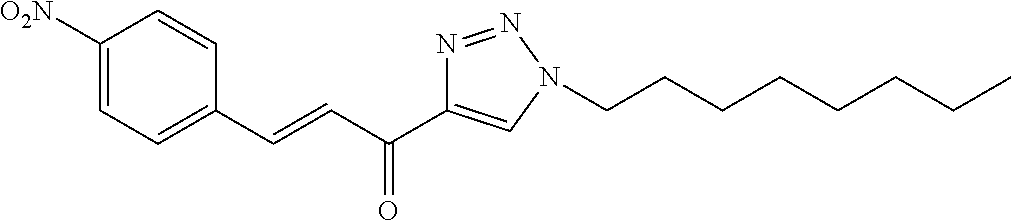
C1([O2N])=CC=C(C=CC(=O)C2=CN(CCCCCCCC)N=N2)C=C1
